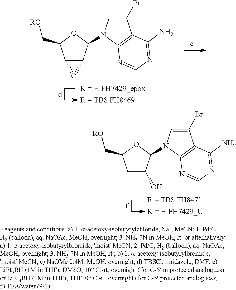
C1C(O)C(N2C=C(Br)C3=C2N=CN=C3N)OC1C[RO].C12C(C(N3C=C(Br)C4=C3N=CN=C4N)OC1C[RO])O2
